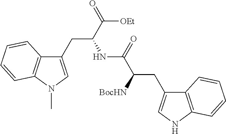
C1(CC(C(=O)[OEt])NC(C([BocHN])CC2=CNC3=C2C=CC=C3)=O)=CN(C)C2=C1C=CC=C2
